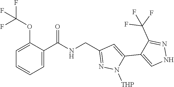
C1=C(OC(F)(F)F)C(C(NCC2=NN([THP])C(C3=CNN=C3C(F)(F)F)=C2)=O)=CC=C1
